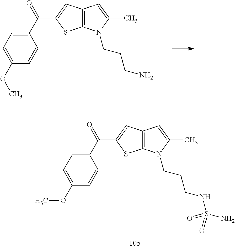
C1(C(=O)C2=CC3=C(S2)N(CCCN)C(C)=C3)=CC=C(OC)C=C1.C1(C(=O)C2=CC3=C(S2)N(CCCNS(N)(=O)=O)C(C)=C3)=CC=C(OC)C=C1
